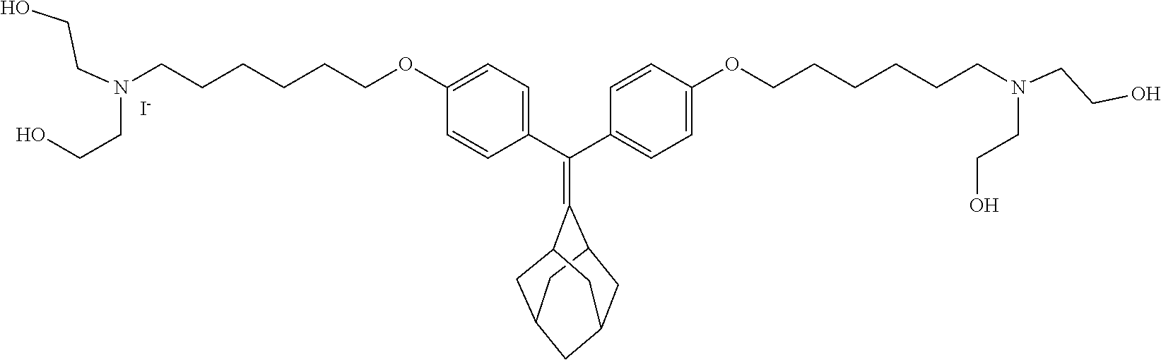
C(C1=CC=C(OCCCCCCN(CCO)CCO)C=C1)(C1=CC=C(OCCCCCCN(CCO)CCO)C=C1)=C1C2CC3CC1CC(C2)C3.[I-]
